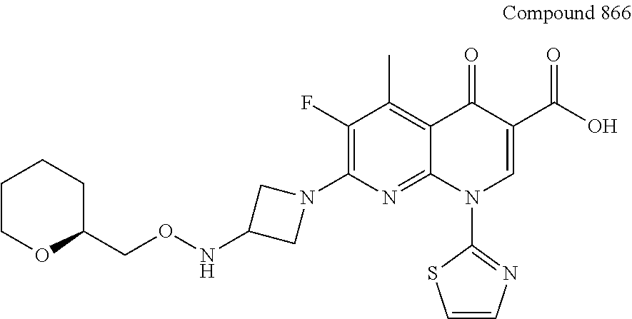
N(C1CN(C2=C(F)C(C)=C3C(=N2)N(C2=NC=CS2)C=C(C(O)=O)C3=O)C1)OCC1OCCCC1
